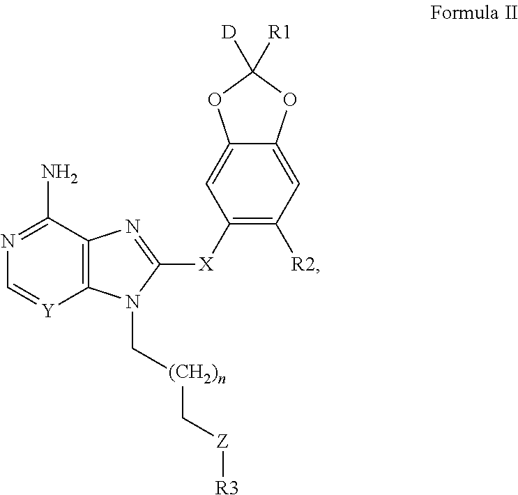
C12=C(N(C[(CH2)n]C[Z][R3])C([X]C3=C([R2])C=C4C(=C3)OC([D])([R1])O4)=N1)[Y]=CN=C2N
